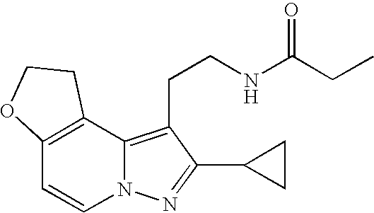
C12=C(C3=C(CCNC(CC)=O)C(C4CC4)=NN3C=C1)CCO2
